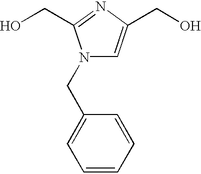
N1(CC2=CC=CC=C2)C=C(CO)N=C1CO
